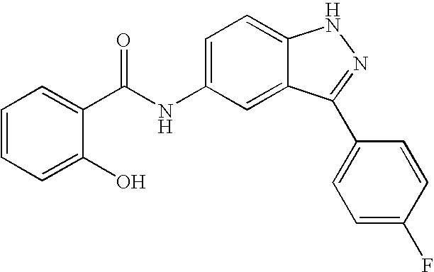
N(C1=CC=C2C(=C1)C(C1=CC=C(F)C=C1)=NN2)C(=O)C1=CC=CC=C1O
